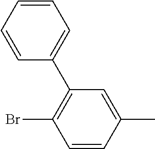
C1=C(C)C=CC(Br)=C1C1=CC=CC=C1
